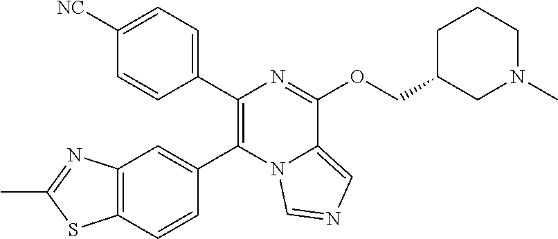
C1(C2=C(C3=CC4=C(C=C3)SC(C)=N4)N3C(=CN=C3)C(OCC3CN(C)CCC3)=N2)=CC=C([NC])C=C1
